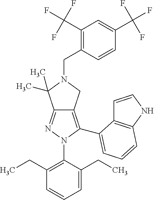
C12=NN(C3=C(CC)C=CC=C3CC)C(C3=CC=CC4=C3C=CN4)=C1CN(CC1=C(C(F)(F)F)C=C(C(F)(F)F)C=C1)C2(C)C
